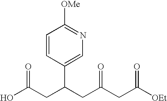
OC(CC(CC(CC([OEt])=O)=O)C1=CN=C([OMe])C=C1)=O
